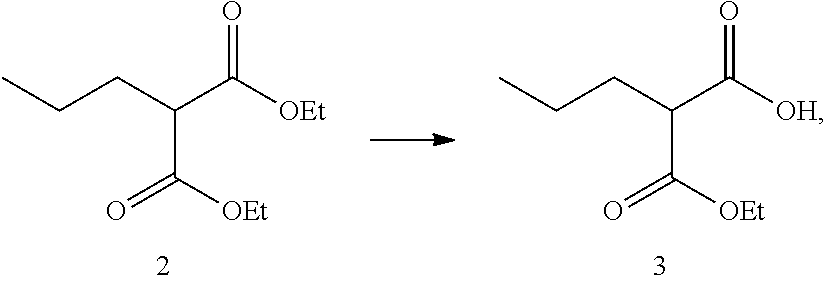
O=C([OEt])C(CCC)C([OEt])=O.O=C([OH])C(CCC)C([OEt])=O
